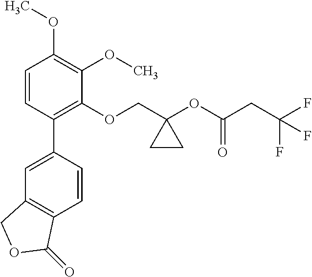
C1=CC(C2=CC3=C(C=C2)C(=O)OC3)=C(OCC2(OC(CC(F)(F)F)=O)CC2)C(OC)=C1OC
